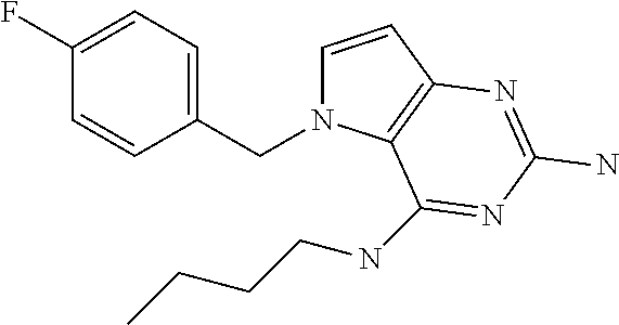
C1=CC2=C(N1CC1=CC=C(F)C=C1)C(NCCCC)=NC(N)=N2
